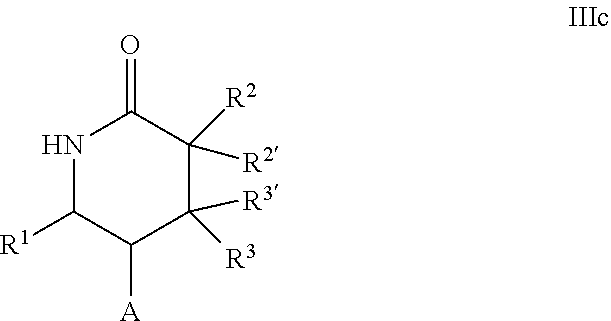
N1C([R1])C([A])C([R3])([R3])C([R2])([R2])C1=O
